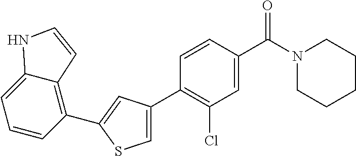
C1(C2=CC(C3=C(Cl)C=C(C(N4CCCCC4)=O)C=C3)=CS2)=C2C(=CC=C1)NC=C2
